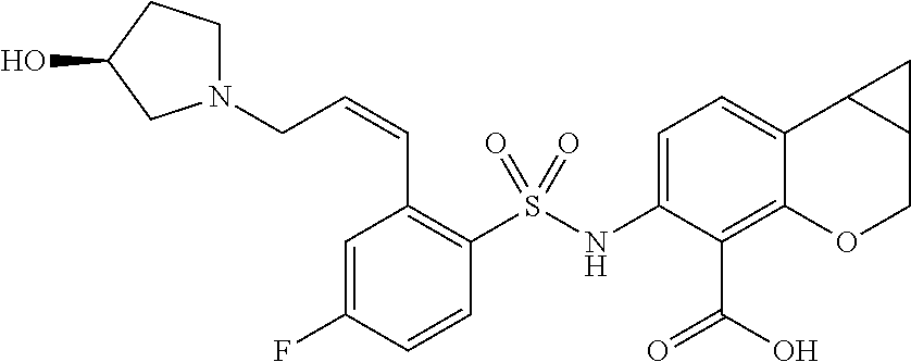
C1=C(NS(C2=C(C=CCN3CCC(O)C3)C=C(F)C=C2)(=O)=O)C(C(O)=O)=C2C(=C1)C1C(CO2)C1
